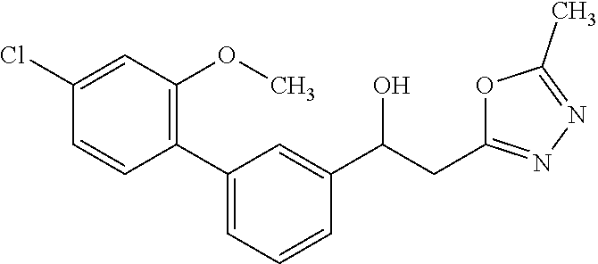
C(C(C1=CC(C2=C(OC)C=C(Cl)C=C2)=CC=C1)O)C1=NN=C(C)O1
